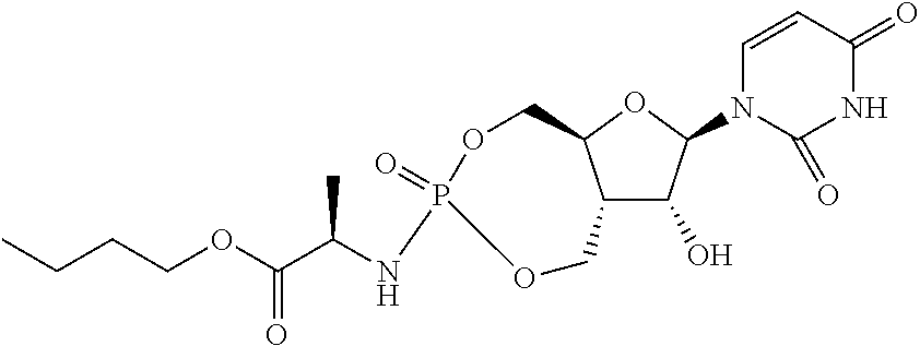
C12C(O)C(N3C=CC(=O)NC3=O)OC1COP(NC(C(=O)OCCCC)C)(=O)OC2
